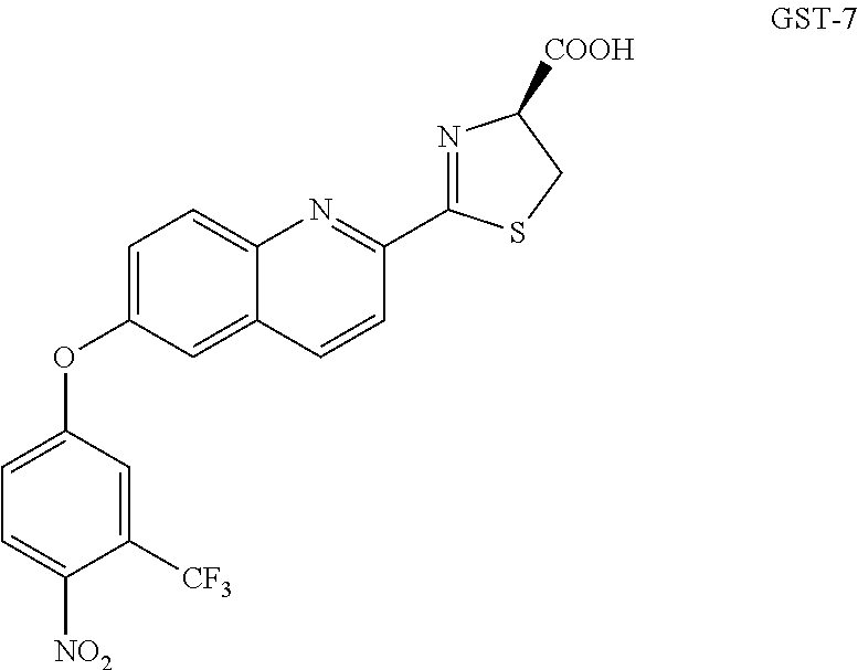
C1(OC2=CC=C3C(=C2)C=CC(C2=NC([COOH])CS2)=N3)=CC=C([NO2])C([CF3])=C1
